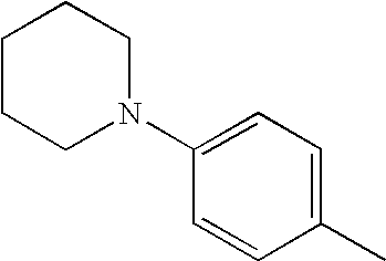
C1CCN(C2=CC=C(C)C=C2)CC1
